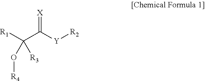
[R1]C(C([Y][R2])=[X])(O[R4])[R3]
